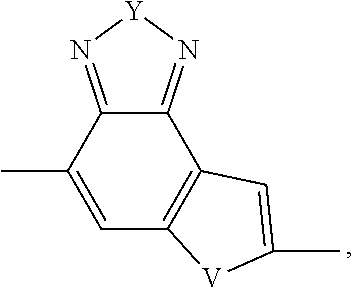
C12=N[Y]N=C1C(C)=CC1=C2C=C(C)[V]1
